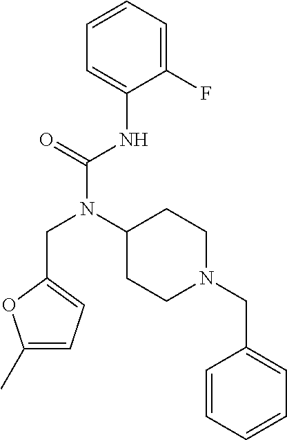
C1(F)=CC=CC=C1NC(N(C1CCN(CC2=CC=CC=C2)CC1)CC1=CC=C(C)O1)=O
